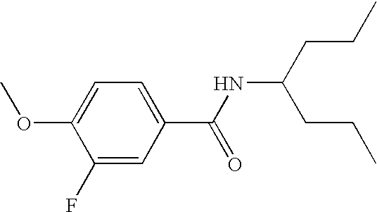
C1=C(OC)C(F)=CC(C(NC(CCC)CCC)=O)=C1
